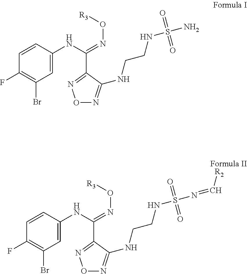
C1=CC(NC(C2=NON=C2NCCNS(=O)(=O)N)=NO[R3])=CC(Br)=C1F.C1=CC(NC(C2=NON=C2NCCNS(=O)(=O)N=C[R2])=NO[R3])=CC(Br)=C1F
